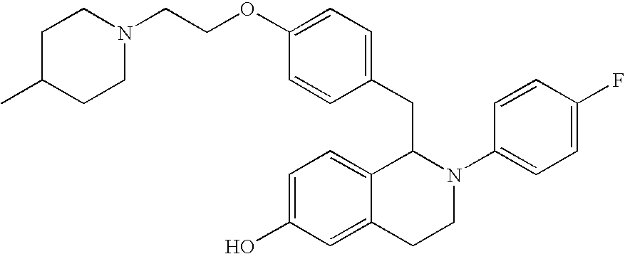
O(C1=CC=C(CC2C3=CC=C(O)C=C3CCN2C2=CC=C(F)C=C2)C=C1)CCN1CCC(C)CC1
